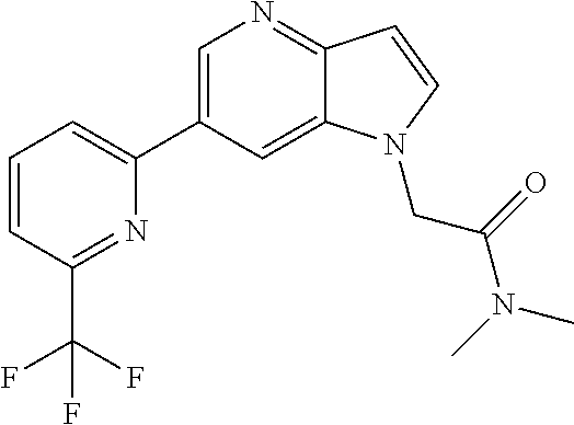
C1=C(C2=CC=CC(C(F)(F)F)=N2)C=C2C(=N1)C=CN2CC(N(C)C)=O
